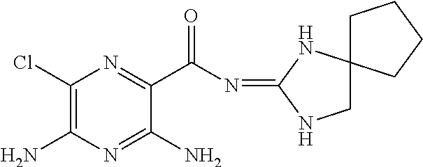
C1(Cl)=C(N)N=C(N)C(C(N=C2NCC3(N2)CCCC3)=O)=N1
